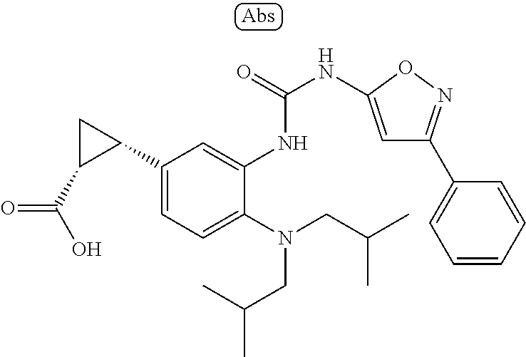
C1(C2CC2C(O)=O)=CC=C(N(CC(C)C)CC(C)C)C(NC(NC2=CC(C3=CC=CC=C3)=NO2)=O)=C1
